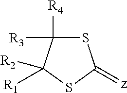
S1C([R3])([R4])C([R1])([R2])SC1=[z]
